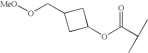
C1(OC(C(C)C)=O)CC(CO[MeO])C1
